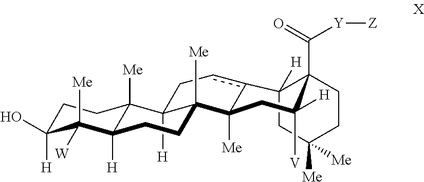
C1C2([H])c3cCC4([H])C5([Me])C([H])(C([Me])([W])C([H])(O)CC5)CCC4([Me])C3([Me])CC([H])([V])C2(C([Y][Z])=O)CCC1([Me])[Me]
